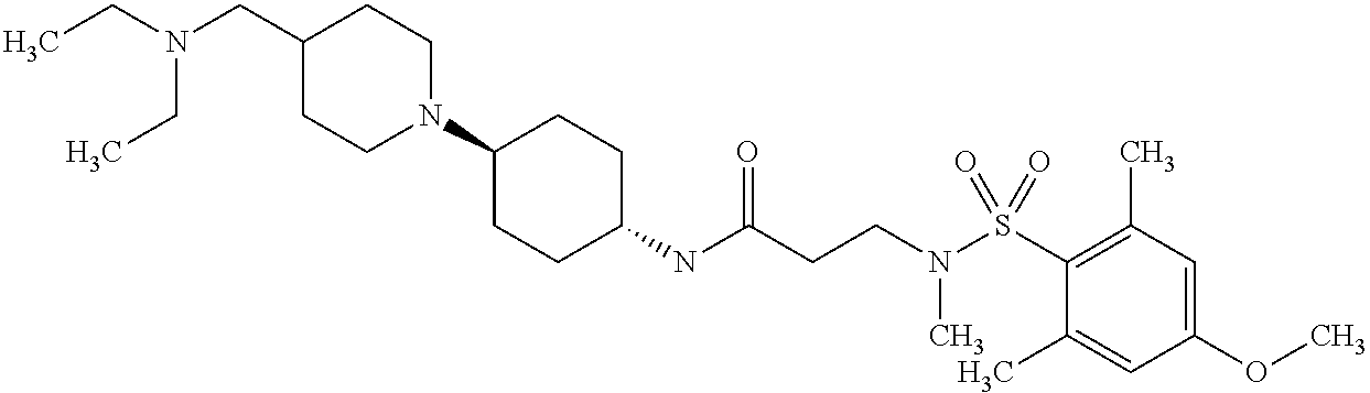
N(C(CCN(S(C1=C(C)C=C(OC)C=C1C)(=O)=O)C)=O)C1CCC(N2CCC(CN(CC)CC)CC2)CC1
